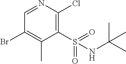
C1(S(=O)(=O)NC(C)(C)C)=C(Cl)N=CC(Br)=C1C
